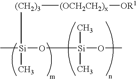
C[Si](O[Si](OC)(C)C)(C)[(CH2)3][(OCH2CH2)x][OR1]
